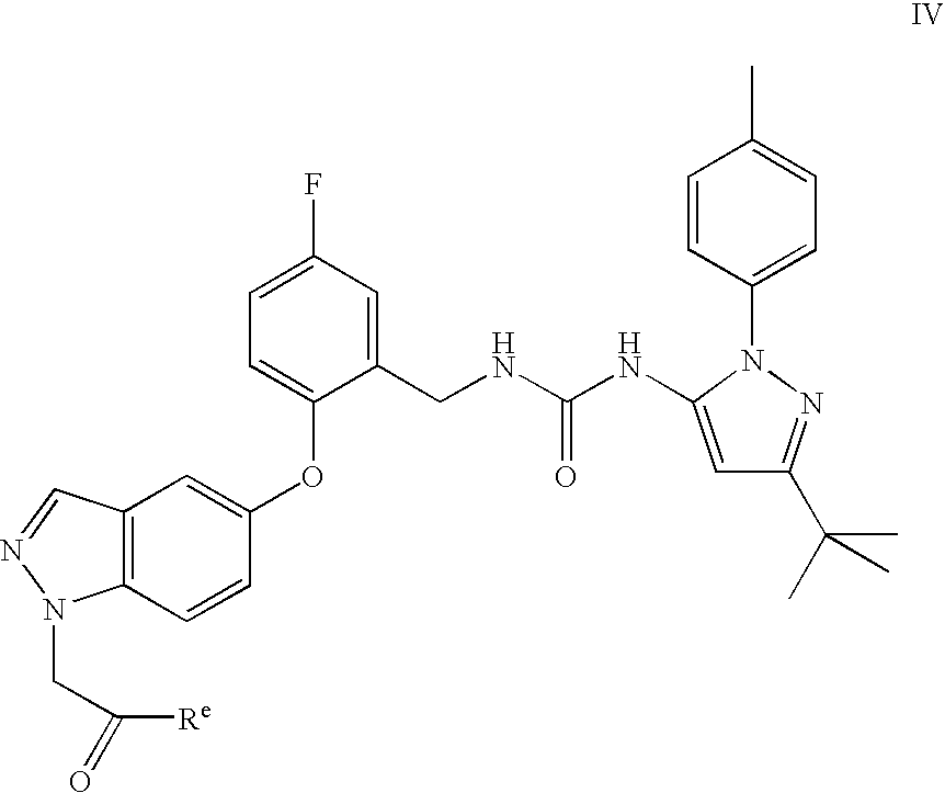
C1(F)=CC=C(OC2=CC3=C(C=C2)N(CC([Re])=O)N=C3)C(CNC(NC2=CC(C(C)(C)C)=NN2C2=CC=C(C)C=C2)=O)=C1
